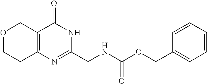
C1=CC=CC(COC(NCC2=NC3=C(C(=O)N2)COCC3)=O)=C1
